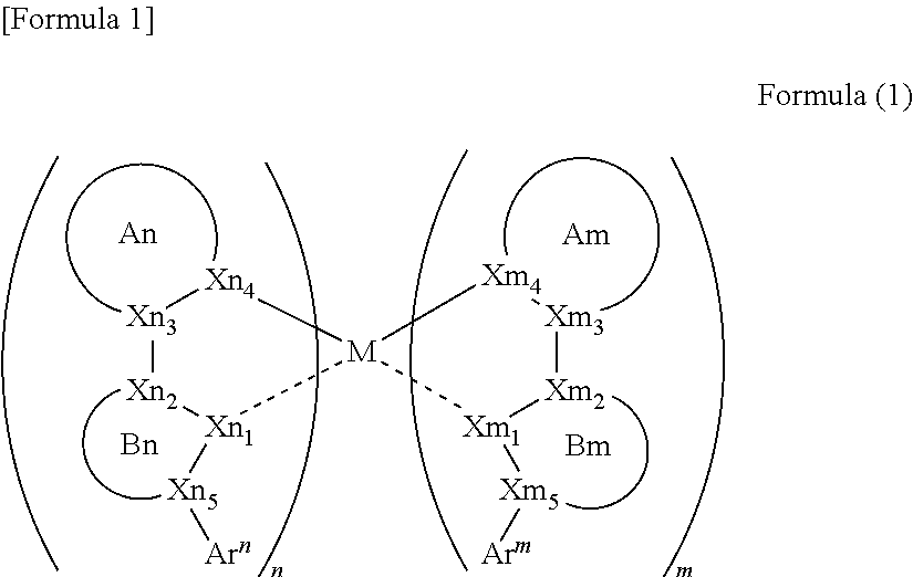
[Xn3]1[Xn2][Xn1]([Xn5][Arn])[M]2([Xn4]1)[Xm1]([Xm5][Arm])[Xm2][Xm3][Xm4]2.[Am]
